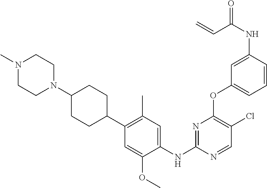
C1(OC2=C(Cl)C=NC(NC3=CC(C)=C(C4CCC(N5CCN(C)CC5)CC4)C=C3OC)=N2)=CC=CC(NC(=O)C=C)=C1
